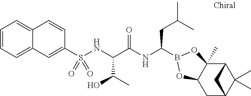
C1=CC=C2C(=C1)C=CC(S(NC(C(NC(CC(C)C)B1OC3(C)C4C(C)(C)C(CC3O1)C4)=O)C(C)O)(=O)=O)=C2
